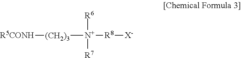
[R6][N+]([R7])([R8][X-])[(CH2)3][R5CONH]
